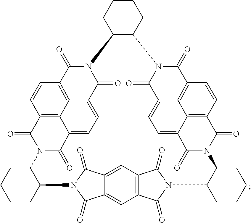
C12=C3C=C4C(=C1)C(=O)N(C4=O)C1CCCCC1N1C(=O)C4=C5C(=CC=C6C5=C(C=C4)C(=O)N(C6=O)C4C(CCCC4)N4C(=O)C5=CC=C6C7=C(C=CC(=C75)C4=O)C(=O)N(C6=O)C4C(CCCC4)N(C2=O)C3=O)C1=O
